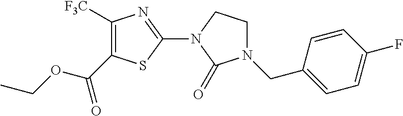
C1([F3C])=C(C(OCC)=O)SC(N2C(=O)N(CC3=CC=C(F)C=C3)CC2)=N1
